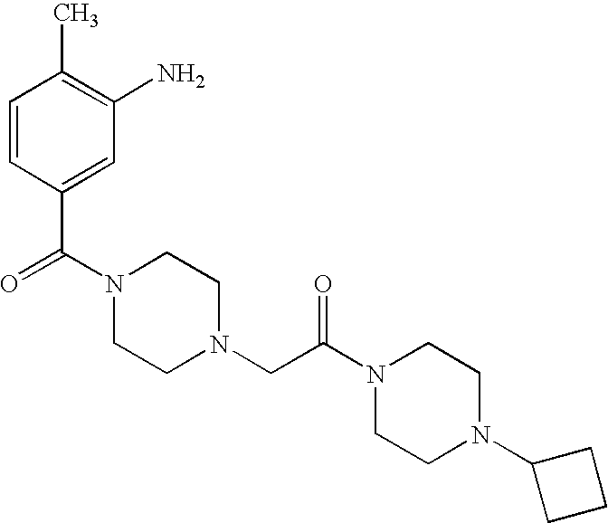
C1=CC(C(=O)N2CCN(CC(N3CCN(C4CCC4)CC3)=O)CC2)=CC(N)=C1C
